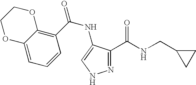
O=C(NC1=CNN=C1C(=O)NCC1CC1)C1=C2C(=CC=C1)OCCO2
